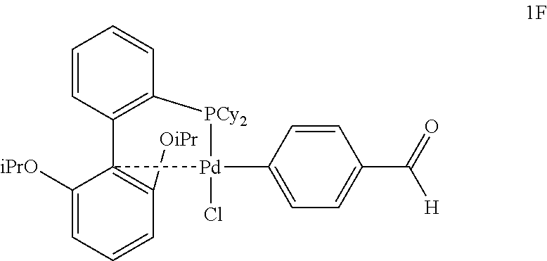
[OiPr]C1=C2(C3=C(C=CC=C3)[PCy2][Pd]2(C2=CC=C(C([H])=O)C=C2)Cl)C([iPrO])=CC=C1
